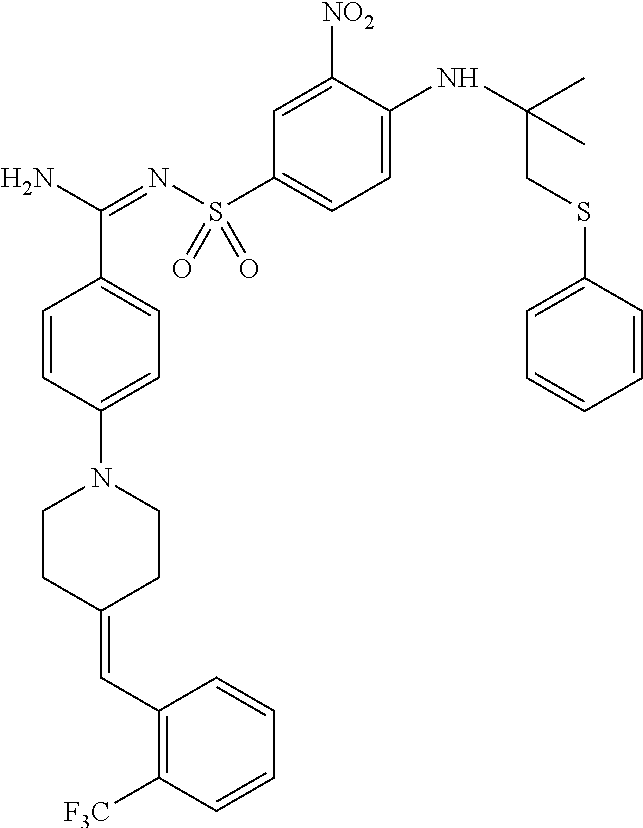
C1=CC(N2CCC(=CC3=C([F3C])C=CC=C3)CC2)=CC=C1C(N)=NS(C1=CC=C(NC(C)(CSC2=CC=CC=C2)C)C([NO2])=C1)(=O)=O
